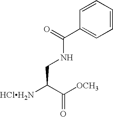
[HClH2N]C(C([OCH3])=O)CNC(C1=CC=CC=C1)=O
